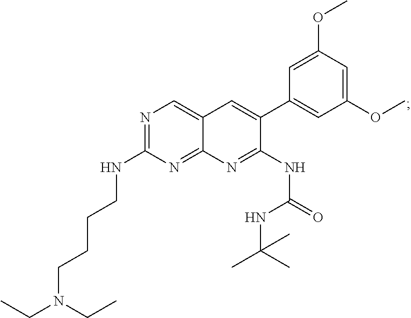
C1=C(OC)C=C(OC)C=C1C1=CC2=CN=C(NCCCCN(CC)CC)N=C2N=C1NC(=O)NC(C)(C)C
